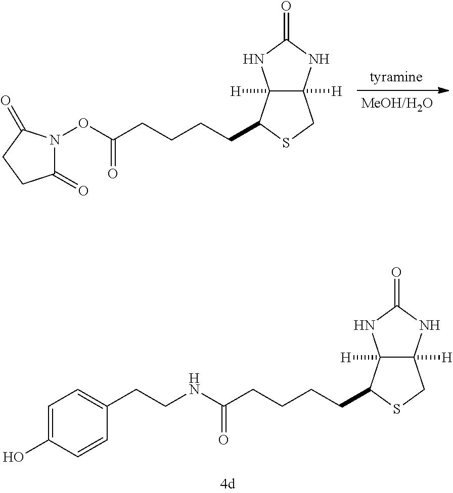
C1(=O)N(OC(CCCCC2C3([H])C([H])(CS2)NC(=O)N3)=O)C(=O)CC1.C(NC(CCCCC1C2([H])C([H])(CS1)NC(=O)N2)=O)CC1=CC=C(O)C=C1
